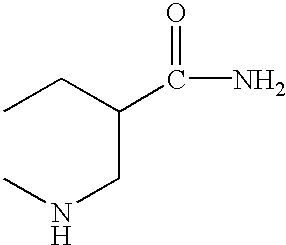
CCC(CNC)C(=O)N
